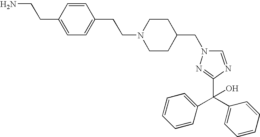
NCCC1=CC=C(CCN2CCC(CN3C=NC(C(C4=CC=CC=C4)(C4=CC=CC=C4)O)=N3)CC2)C=C1
